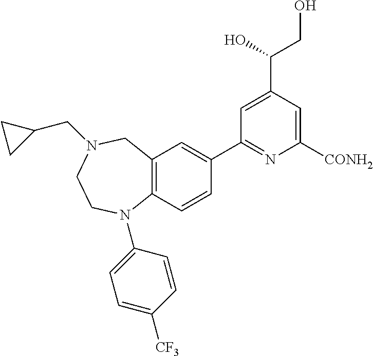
C12=C(C=CC(C3=NC([CONH2])=CC(C(CO)O)=C3)=C1)N(C1=CC=C([CF3])C=C1)CCN(CC1CC1)C2
